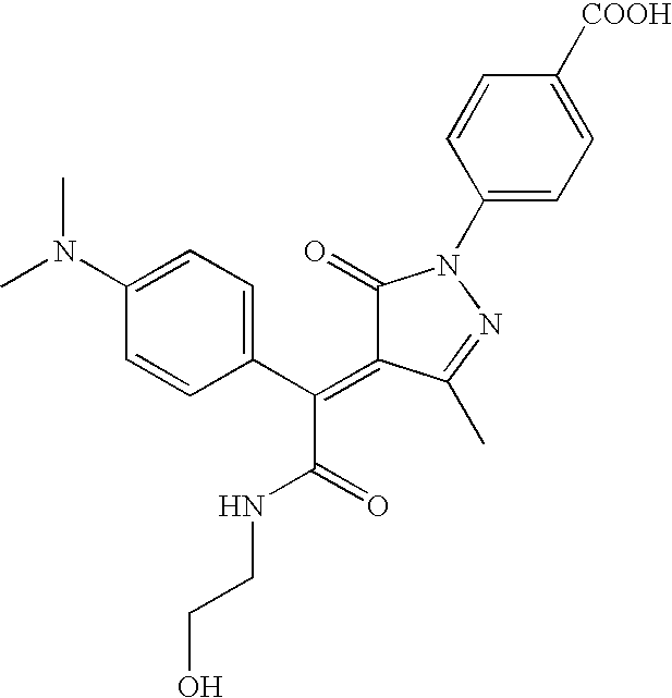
C1(C(C(=O)NCCO)=C2C(=O)N(C3=CC=C([COOH])C=C3)N=C2C)=CC=C(N(C)C)C=C1
